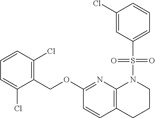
C1(COC2=NC3=C(C=C2)CCCN3S(C2=CC=CC(Cl)=C2)(=O)=O)=C(Cl)C=CC=C1Cl
